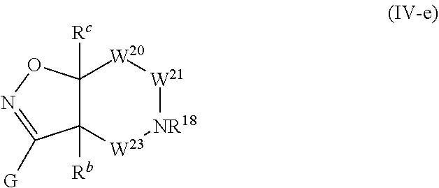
C12([Rc])C([Rb])([W23][NR18][W21][W20]1)C([G])=NO2
